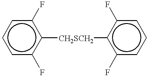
c1cc(F)c([CH2SCH2]c2c(F)cccc2F)c(F)c1
